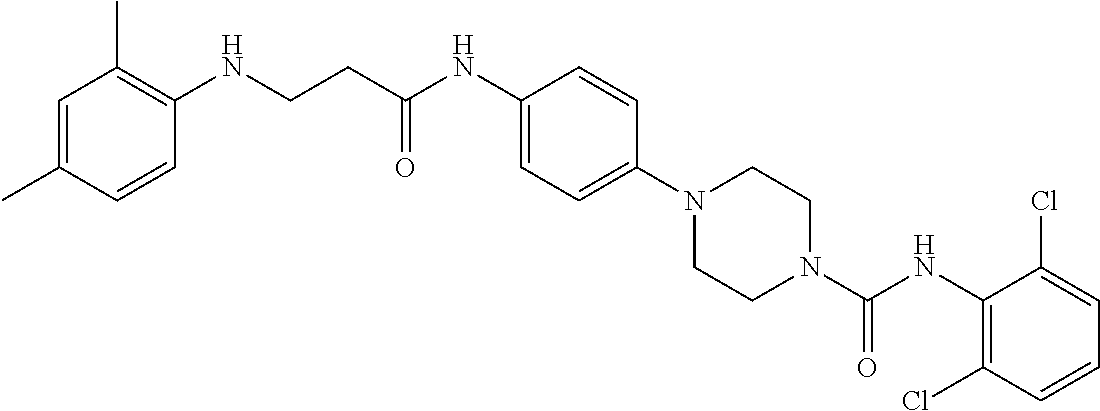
C1=C(C)C=CC(NCCC(NC2=CC=C(N3CCN(C(NC4=C(Cl)C=CC=C4Cl)=O)CC3)C=C2)=O)=C1C
